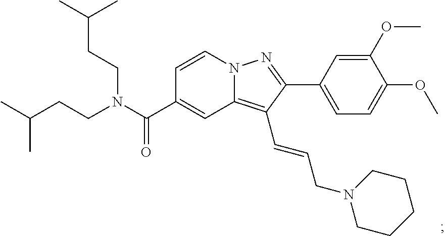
N12C(=C(C=CCN3CCCCC3)C(C3=CC=C(OC)C(OC)=C3)=N1)C=C(C(N(CCC(C)C)CCC(C)C)=O)C=C2
